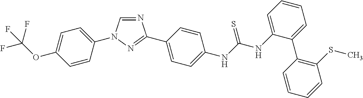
C1=C(N2C=NC(C3=CC=C(NC(NC4=CC=CC=C4C4=C(SC)C=CC=C4)=S)C=C3)=N2)C=CC(OC(F)(F)F)=C1
